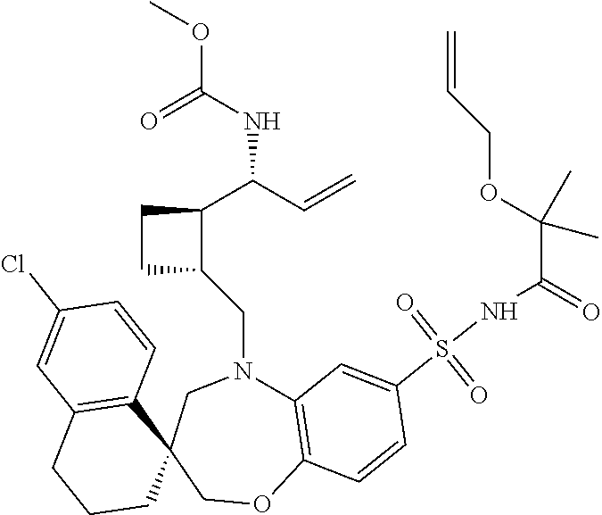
C12=C(OCC3(CN1CC1C(C(C=C)NC(OC)=O)CC1)C1=C(CCC3)C=C(Cl)C=C1)C=CC(S(NC(=O)C(OCC=C)(C)C)(=O)=O)=C2
